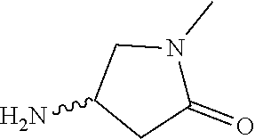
NC1CC(=O)N(C)C1
